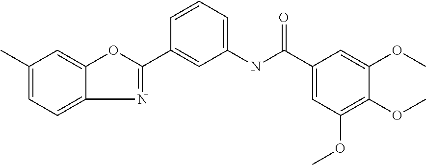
C1(C)=CC=C2N=C(C3=CC(NC(C4=CC(OC)=C(OC)C(OC)=C4)=O)=CC=C3)OC2=C1
